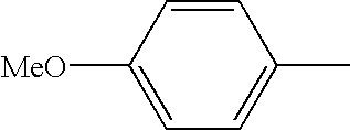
C1=CC([MeO])=CC=C1C
